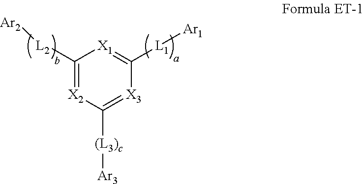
C1([L2][Ar2])=[X2]C([(L3)c][Ar3])=[X3]C([L1][Ar1])=[X1]1
